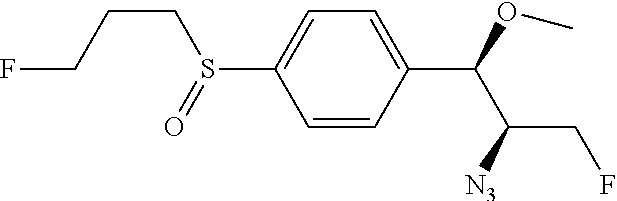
C1=CC(C(OC)C([N3])CF)=CC=C1S(=O)CCCF
